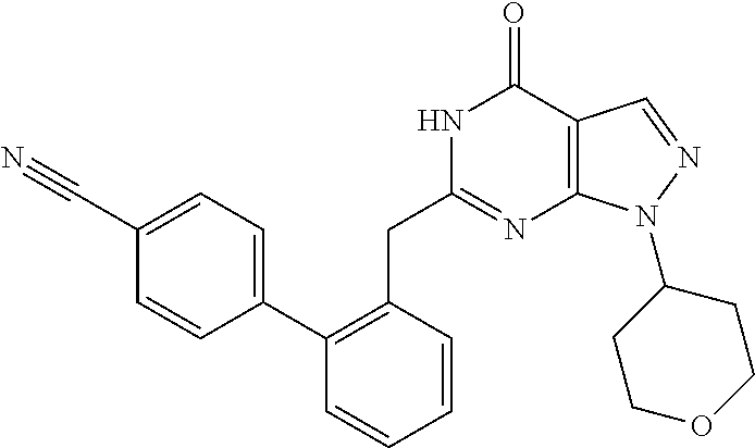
N1C(CC2=C(C3=CC=C(C#N)C=C3)C=CC=C2)=NC2=C(C1=O)C=NN2C1CCOCC1
